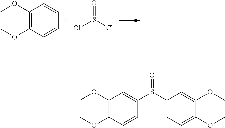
C1(OC)=C(OC)C=CC=C1.ClS(Cl)=O.C1(OC)=C(OC)C=CC(S(C2=CC=C(OC)C(OC)=C2)=O)=C1
